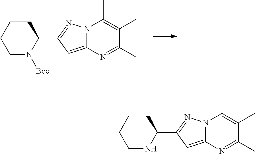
N12C(=CC(C3N([Boc])CCCC3)=N1)N=C(C)C(C)=C2C.N12C(=CC(C3NCCCC3)=N1)N=C(C)C(C)=C2C
